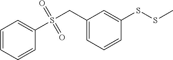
C1=CC=CC(S(CC2=CC=CC(SSC)=C2)(=O)=O)=C1
